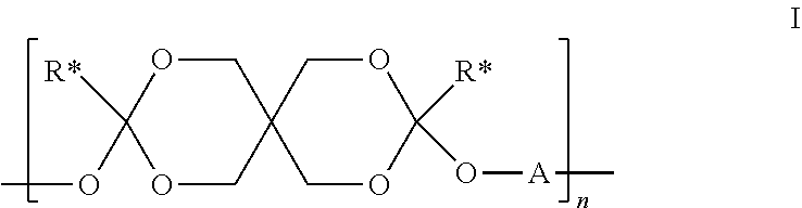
O1CC2(COC1(OC)[R*])COC([R*])(O[A]C)OC2
